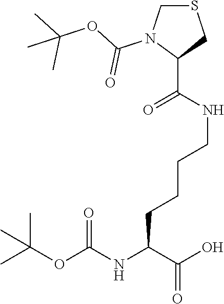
CC(OC(NC(C(O)=O)CCCCNC(C1CSCN1C(OC(C)(C)C)=O)=O)=O)(C)C
